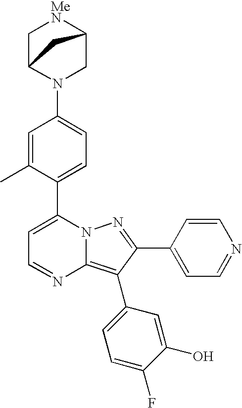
C1(C2=CC=C(N3CC4[MeN]CC3C4)C=C2C)=CC=NC2=C(C3=CC=C(F)C(O)=C3)C(C3=CC=NC=C3)=NN12
